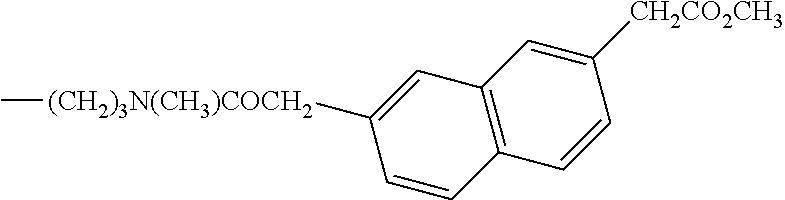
C12=C(C=C([CH2CO2CH3])C=C1)C=C([(CH2)3N(CH3)COCH2]C)C=C2
